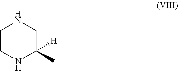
C1CNC(C)([H])CN1
